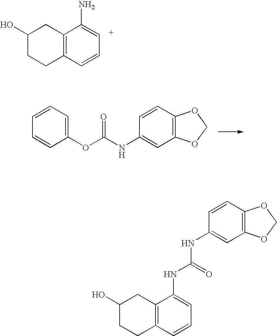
C12=C(C=CC=C1NC(=O)NC1=CC3=C(C=C1)OCO3)CCC(O)C2.C12=C(C=CC=C1N)CCC(O)C2.C1=CC(OC(NC2=CC3=C(C=C2)OCO3)=O)=CC=C1
